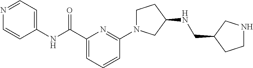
C1(C(NC2=CC=NC=C2)=O)=CC=CC(N2CCC(NCC3CCNC3)C2)=N1
